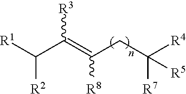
[R1]C(C(=C(CC([R5])([R7])[R4])[R8])[R3])[R2]
